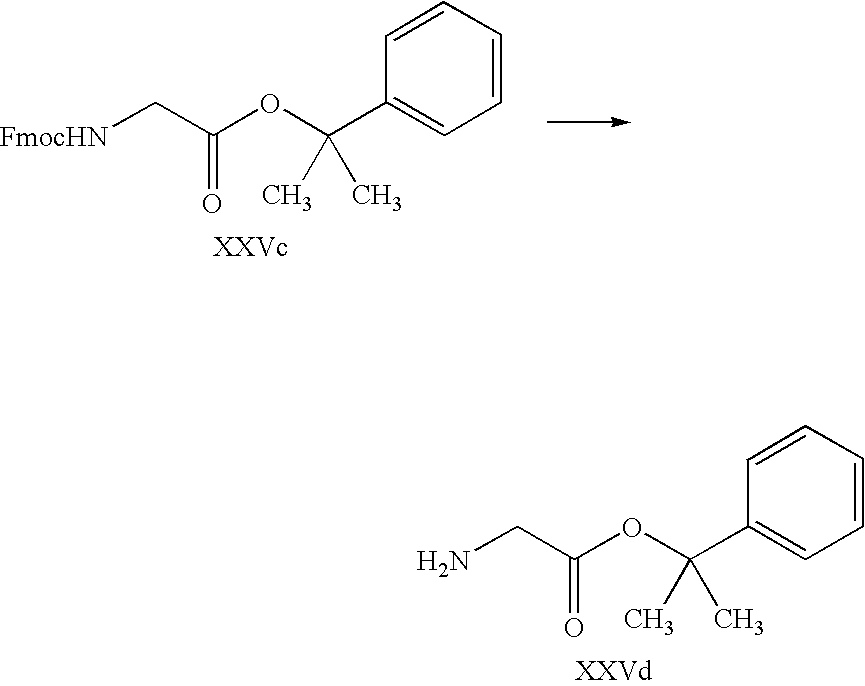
NCC(=O)OC(C1=CC=CC=C1)(C)C.[FmocHN]CC(=O)OC(C1=CC=CC=C1)(C)C
